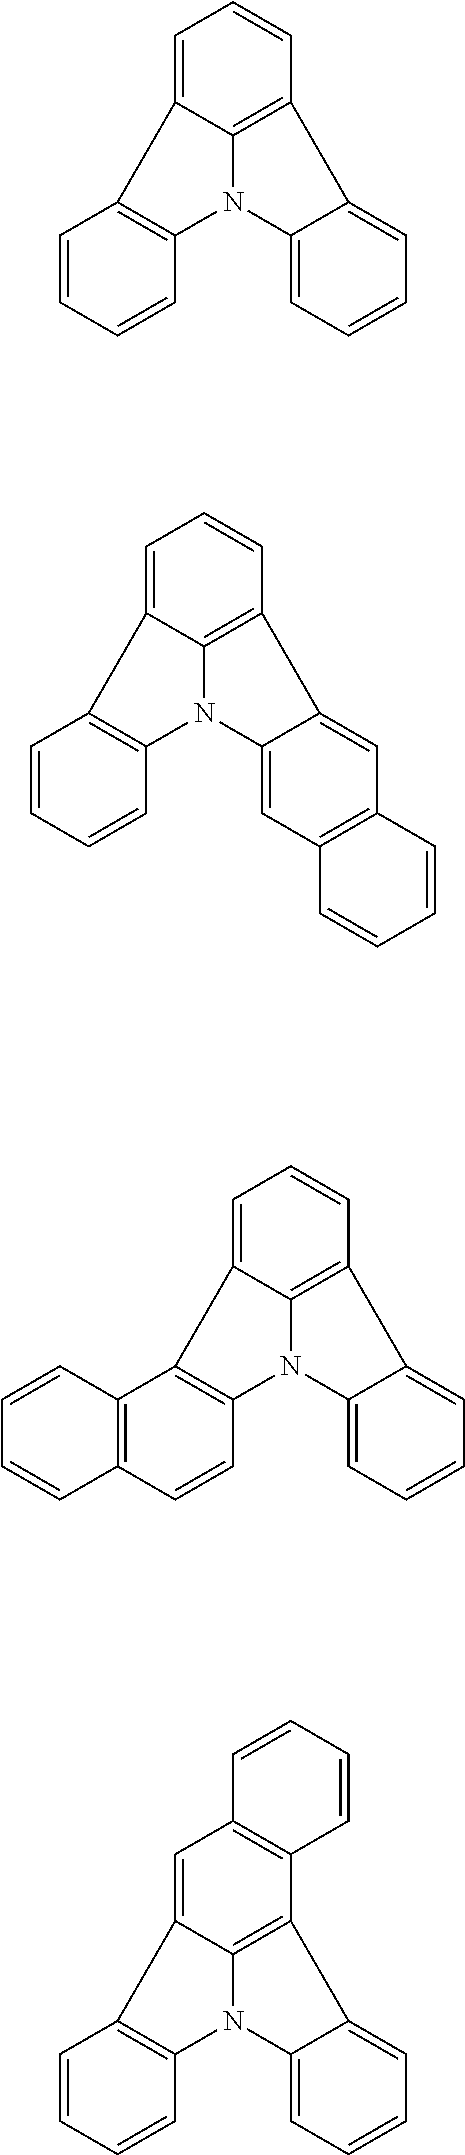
C1=C2C3=C(C=C1)C1=CC=CC=C1N3C1=C2C=CC=C1.C1=C2C3=C(C=C1)C1=CC4=C(C=C1N3C1=C2C=CC=C1)C=CC=C4.C1=C2C3=C(C=C1)C1=CC=CC=C1N3C1=C2C2=C(C=C1)C=CC=C2.C1=C2C3=C(C4=C1C=CC=C4)C1=CC=CC=C1N3C1=C2C=CC=C1
